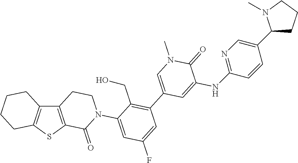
C12=C(SC3=C1CCCC3)C(=O)N(C1=CC(F)=CC(C3=CN(C)C(=O)C(NC4=NC=C(C5CCCN5C)C=C4)=C3)=C1CO)CC2
